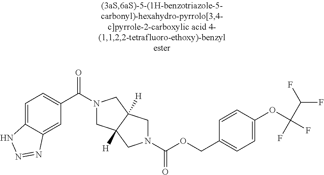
C1(C(=O)N2CC3([H])C([H])(C2)CN(C(OCC2=CC=C(OC(F)(F)C(F)F)C=C2)=O)C3)=CC=C2C(=C1)N=NN2
